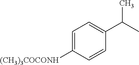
C1=C([(CH3)3COCONH])C=CC(C(C)C)=C1
